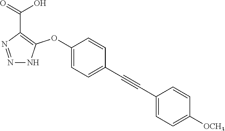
N1=NNC(OC2=CC=C(C#CC3=CC=C([OCH3])C=C3)C=C2)=C1C(=O)O
